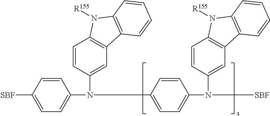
C1=CC([SBF])=CC=C1N(C1=CC2=C(C=C1)N([R155])C1=C2C=CC=C1)C1=CC=C(N(C2=CC3=C(C=C2)N([R155])C2=C3C=CC=C2)[SBF])C=C1
